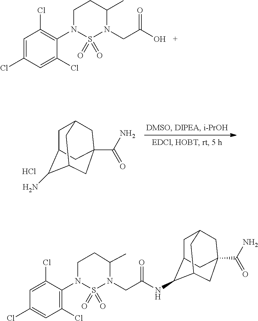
C1=C(Cl)C=C(Cl)C(N2S(=O)(=O)N(CC(O)=O)C(C)CC2)=C1Cl.Cl.C(=O)(N)C12CC3CC(C(N)C(C1)C3)C2.C1=C(Cl)C(N2S(=O)(=O)N(CC(NC3C4CC5CC(C(N)=O)(CC3C5)C4)=O)C(C)CC2)=C(Cl)C=C1Cl
